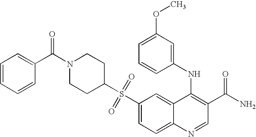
C1(S(C2CCN(C(C3=CC=CC=C3)=O)CC2)(=O)=O)=CC=C2C(=C1)C(NC1=CC(OC)=CC=C1)=C(C(N)=O)C=N2
